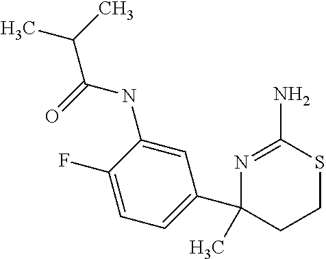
N1=C(N)SCCC1(C)C1=CC=C(F)C(NC(=O)C(C)C)=C1
